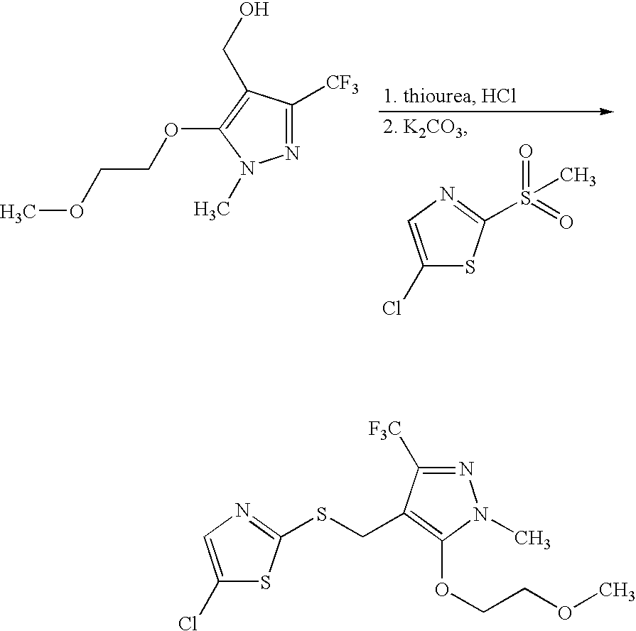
N1=C([CF3])C(CO)=C(OCCOC)N1C.C1(Cl)=CN=C(S(C)(=O)=O)S1.C1(Cl)=CN=C(SCC2=C(OCCOC)N(C)N=C2[F3C])S1
